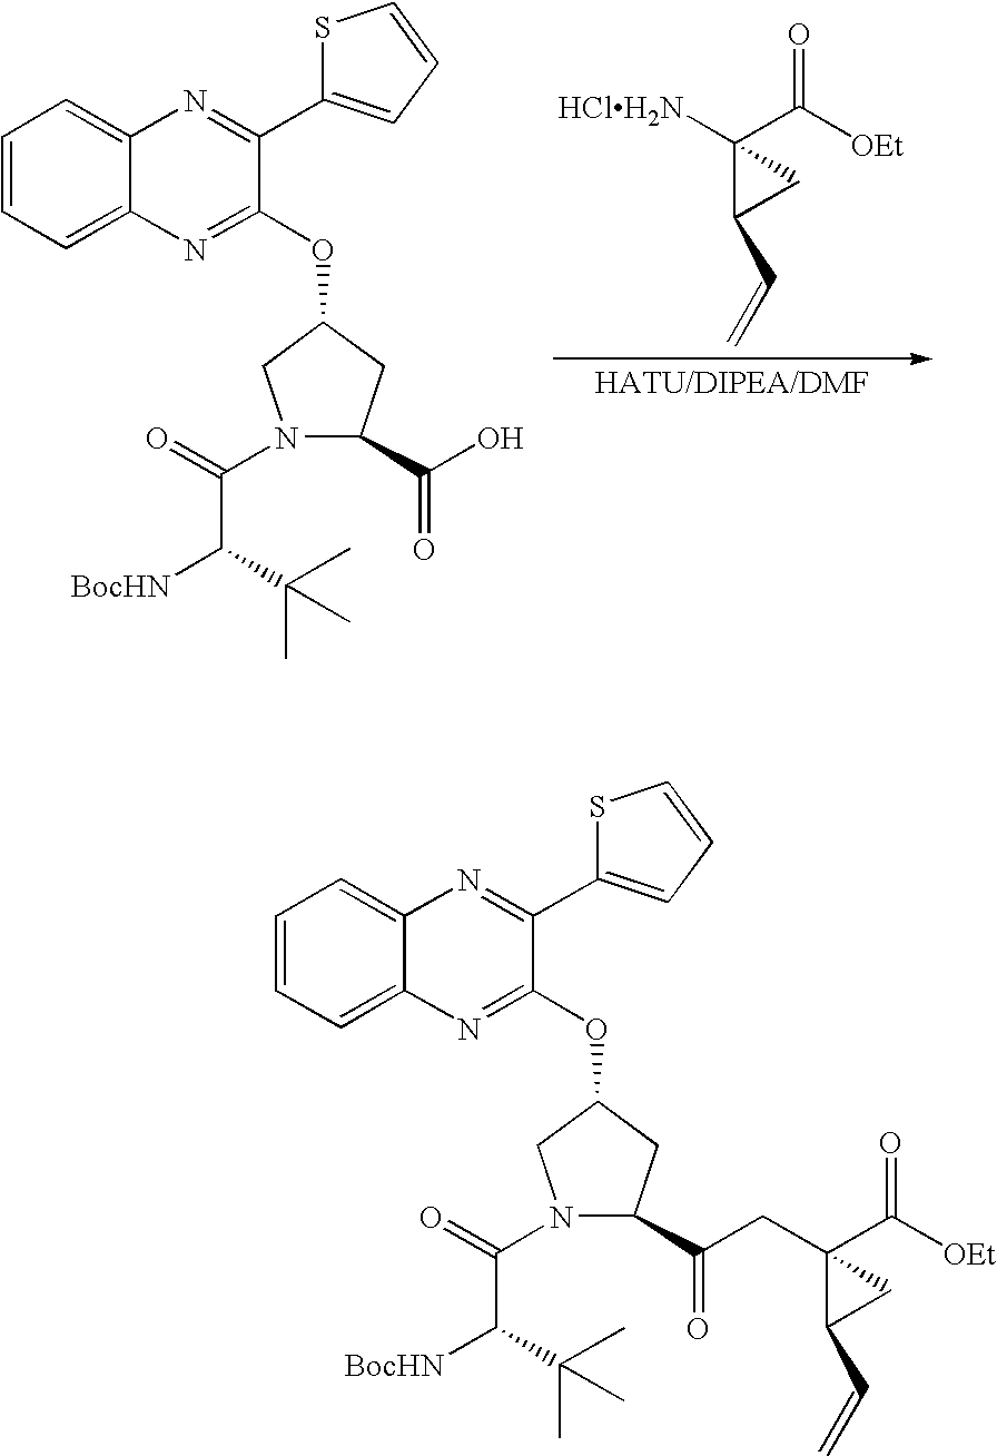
C1=CC=C2C(=C1)N=C(C1=CC=CS1)C(OC1CC(C(O)=O)N(C(=O)C(C(C)(C)C)[BocHN])C1)=N2.C1(C([OEt])=O)([HClH2N])C(C=C)C1.C1=CC=C2C(=C1)N=C(C1=CC=CS1)C(OC1CC(C(CC3(C([OEt])=O)C(C=C)C3)=O)N(C(=O)C(C(C)(C)C)[BocHN])C1)=N2
